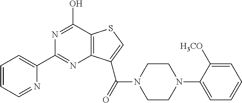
N1=C(O)C2=C(N=C1C1=CC=CC=N1)C(C(N1CCN(C3=CC=CC=C3[H3CO])CC1)=O)=CS2
